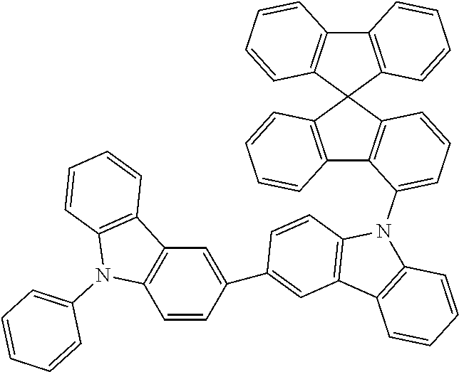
C12=C(C3(C4=C1C(N1C5=C(C6=C1C=CC(C1=CC7=C(C=C1)N(C1=CC=CC=C1)C1=C7C=CC=C1)=C6)C=CC=C5)=CC=C4)C1=C(C4=C3C=CC=C4)C=CC=C1)C=CC=C2
